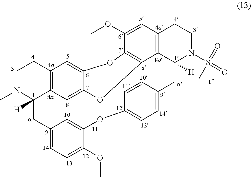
C1N(C)C2([H])C3=C(C1)C=C1C(=C3)OC3=C(O1)C(OC)=CC1=C3C([H])(CC3=CC=C(OC4=CC(=CC=C4OC)C2)C=C3)N(S(=O)(=O)C)CC1
